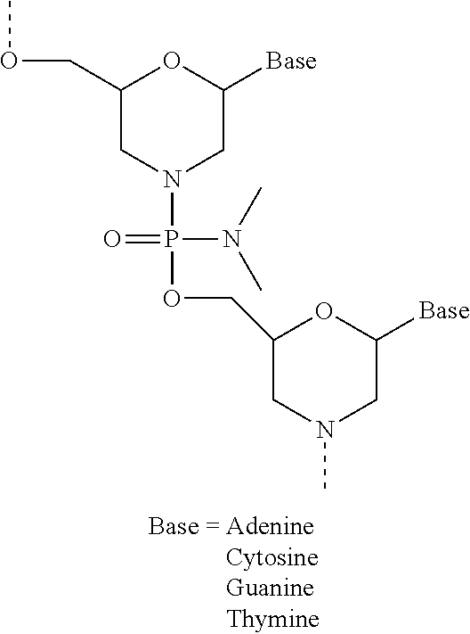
C1(COC)CN(P(=O)(N(C)C)OCC2CN(C)CC([Base])O2)CC([Base])O1
